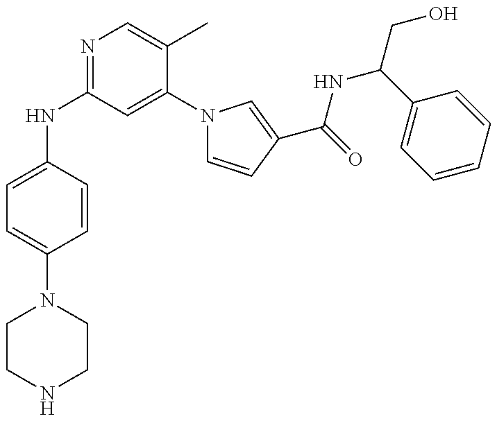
C1=C(NC2=NC=C(C)C(N3C=CC(C(=O)NC(CO)C4=CC=CC=C4)=C3)=C2)C=CC(N2CCNCC2)=C1
